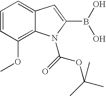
C1=CC(OC)=C2C(=C1)C=C(B(O)O)N2C(=O)OC(C)(C)C
